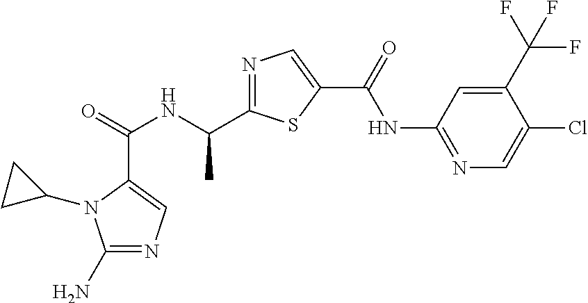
C(=O)(NC(C1=NC=C(C(NC2=NC=C(Cl)C(C(F)(F)F)=C2)=O)S1)C)C1=CN=C(N)N1C1CC1
